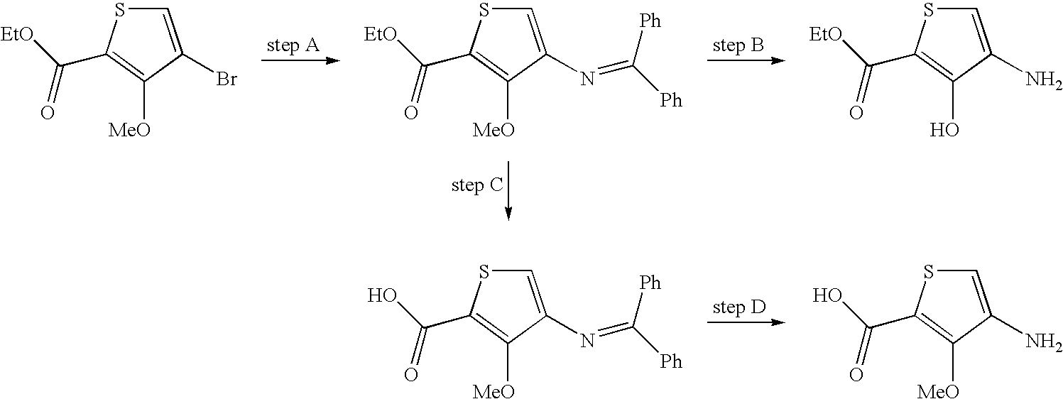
C1=C(Br)C([MeO])=C(C([EtO])=O)S1.C1=C(N=C([Ph])[Ph])C([MeO])=C(C([EtO])=O)S1.C1=C(N)C(O)=C(C([EtO])=O)S1.C1=C(N=C([Ph])[Ph])C([MeO])=C(C(O)=O)S1.C1=C(N)C([MeO])=C(C(O)=O)S1
